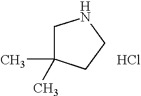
C1C(C)(C)CCN1.Cl
